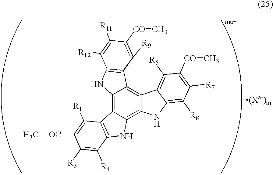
C12=C3C(=C4C(=C1C1=C(N2)C([R12])=C([R11])C([CO]C)=C1[R9])C1=C([R5])C([CO]C)=C([R7])C([R8])=C1N4)NC1=C3C([R1])=C([OC]C)C([R3])=C1[R4]
